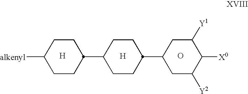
[H].O.[H].C1CC(C2CCC(C3CC([Y2])C([X0])C([Y1])C3)CC2)CCC1[alkenyl]
